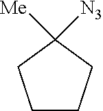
C1CCC([Me])([N3])C1
